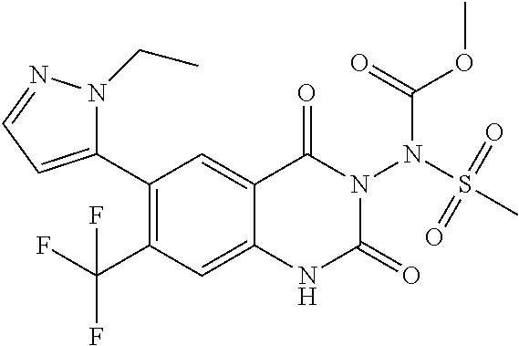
C1(C2=CC=NN2CC)=C(C(F)(F)F)C=C2C(=C1)C(=O)N(N(C(=O)OC)S(C)(=O)=O)C(=O)N2
